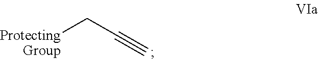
[ProtectingGroup]CC#C
